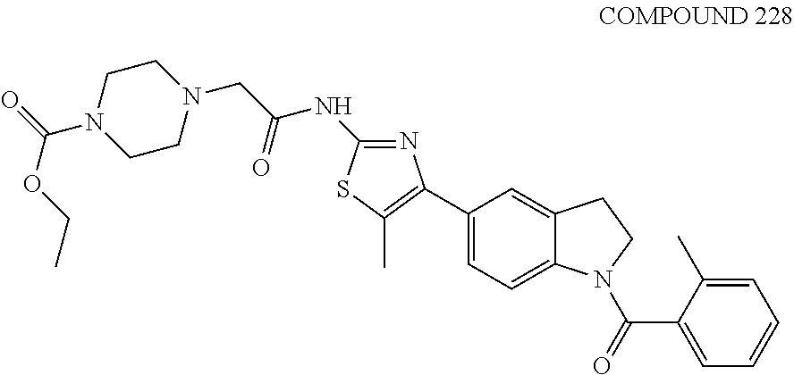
C1=C(C)C(C(=O)N2C3=CC=C(C4=C(C)SC(NC(=O)CN5CCN(C(=O)OCC)CC5)=N4)C=C3CC2)=CC=C1
